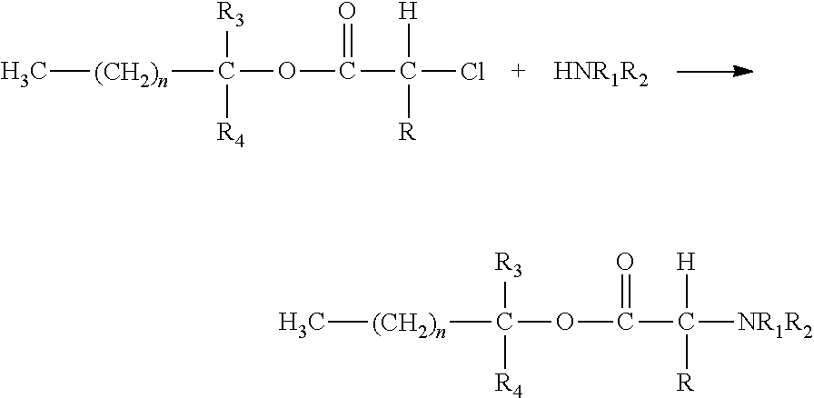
C[(CH2)n]C(OC(C([NR1R2])([H])[R])=O)([R3])[R4].C[(CH2)n]C(OC(C([H])([R])Cl)=O)([R3])[R4].[HNR1R2]
